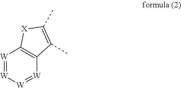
[W]1=[W][W]=[W]C2=C1[X]C(C)=C2C
